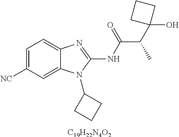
[C19H22N4O2].C1=C([NC])C=C2C(=C1)N=C(NC(=O)C(C1(O)CCC1)C)N2C1CCC1
